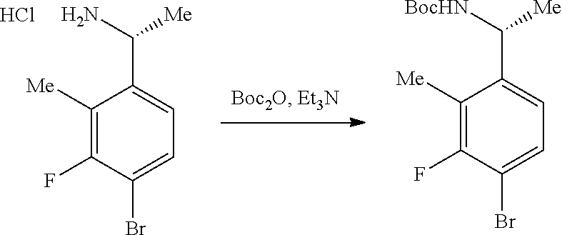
C1(F)=C([Me])C(C(N)[Me])=CC=C1Br.Cl.C1(F)=C([Me])C(C([BocHN])[Me])=CC=C1Br
